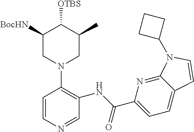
C1=CN=CC(NC(C2=CC=C3C(=N2)N(C2CCC2)C=C3)=O)=C1N1CC(C)C([OTBS])C([BocHN])C1
